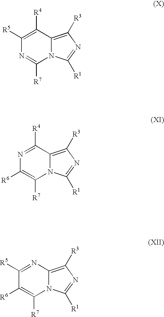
C1([R5])=C([R4])C2=C([R3])N=C([R1])N2C([R7])=N1.N1=C([R4])C2=C([R3])N=C([R1])N2C([R7])=C1[R6].C1([R5])=NC2=C([R3])N=C([R1])N2C([R7])=C1[R6]
